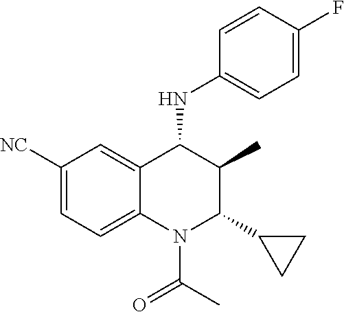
C1([NC])=CC=C2C(=C1)C(NC1=CC=C(F)C=C1)C(C)C(C1CC1)N2C(C)=O
